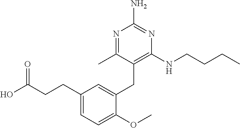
C1(CCC(O)=O)=CC=C(OC)C(CC2=C(NCCCC)N=C(N)N=C2C)=C1
